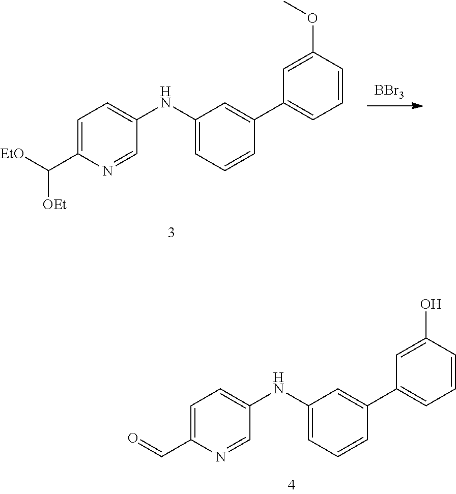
C1=C(C=O)N=CC(NC2=CC=CC(C3=CC=CC(O)=C3)=C2)=C1.[BBr3].C1=C(C([EtO])[OEt])N=CC(NC2=CC=CC(C3=CC=CC(OC)=C3)=C2)=C1
